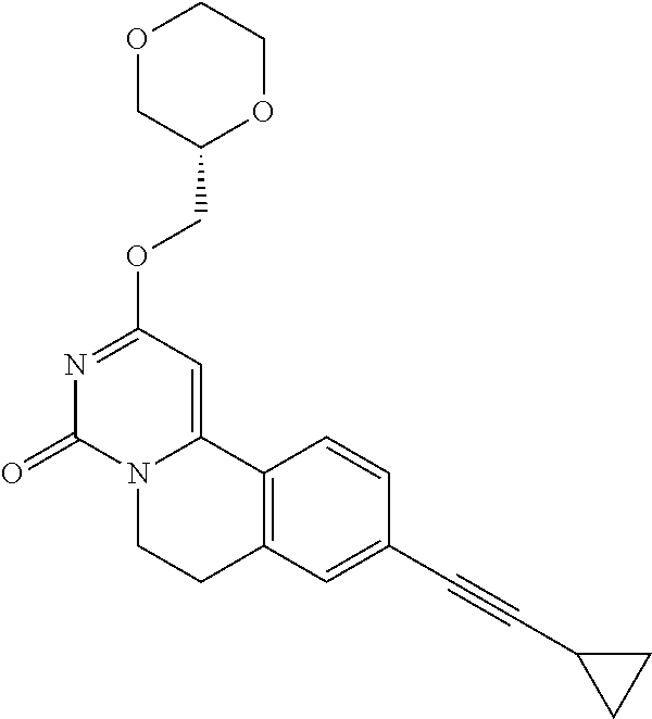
O1CC(COC2=NC(=O)N3C(=C2)C2=C(CC3)C=C(C#CC3CC3)C=C2)OCC1
